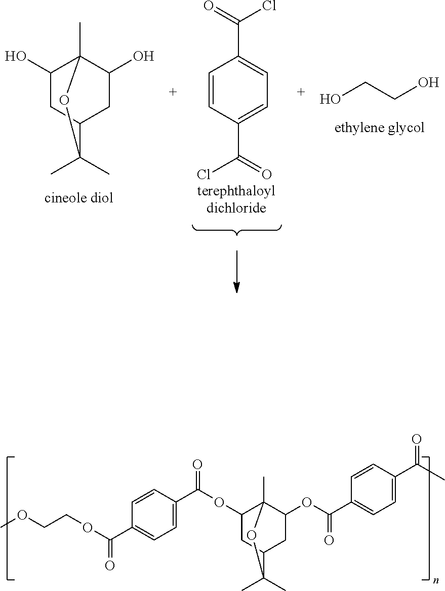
C1(OC(C2=CC=C(C(=O)OCCOC)C=C2)=O)CC2CC(OC(C3=CC=C(C(C)=O)C=C3)=O)C1(C)OC2(C)C.C1=CC(C(=O)Cl)=CC=C1C(=O)Cl.C1(O)CC2CC(O)C1(C)OC2(C)C.OCCO
